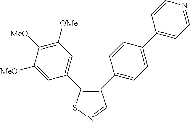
C1([MeO])=CC(C2=C(C3=CC=C(C4=CC=NC=C4)C=C3)C=NS2)=CC([OMe])=C1[MeO]
